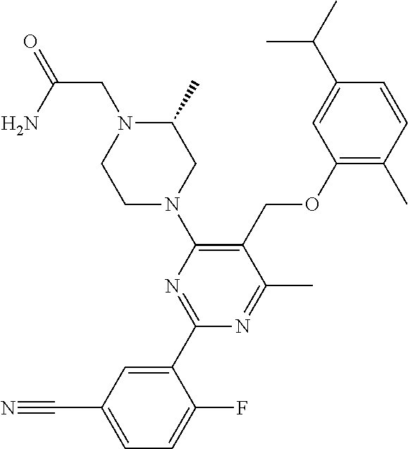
C1(OCC2=C(N3CC(C)N(CC(=O)N)CC3)N=C(C3=CC(C#N)=CC=C3F)N=C2C)=C(C)C=CC(C(C)C)=C1
